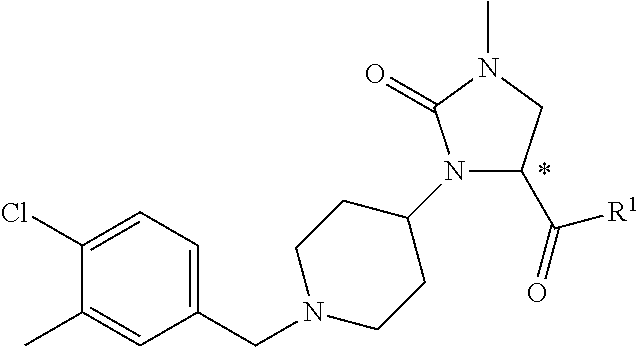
C1(CN2CCC(N3C(C(=O)[R1])CN(C)C3=O)CC2)=CC=C(Cl)C(C)=C1
